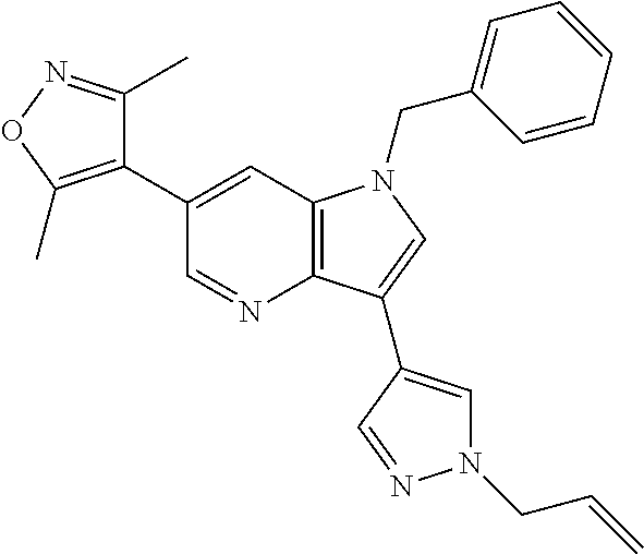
C1(C2=C(C)ON=C2C)=CC2=C(N=C1)C(C1=CN(CC=C)N=C1)=CN2CC1=CC=CC=C1
